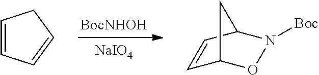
[BocNHOH].[NaIO4].C1=CC=CC1.C1=CC2N([Boc])OC1C2
